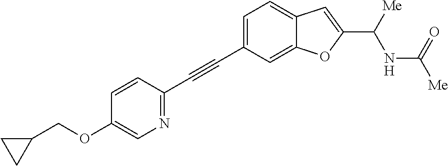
C1=C(C#CC2=NC=C(OCC3CC3)C=C2)C=C2C(=C1)C=C(C([Me])NC([Me])=O)O2
